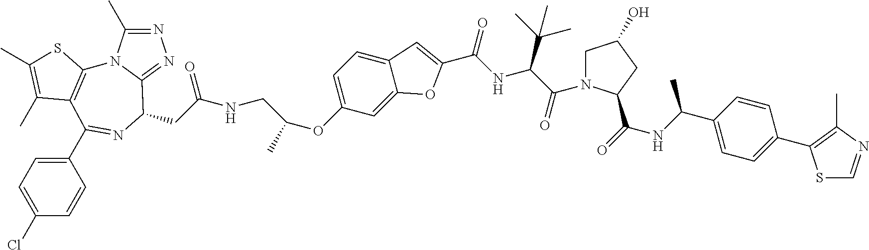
N1=C(C)N2C(=N1)C(CC(=O)NCC(OC1=CC=C3C(=C1)OC(C(NC(C(=O)N1CC(O)CC1C(=O)NC(C1=CC=C(C4=C(C)N=CS4)C=C1)C)C(C)(C)C)=O)=C3)C)N=C(C1=CC=C(Cl)C=C1)C1=C2SC(C)=C1C
